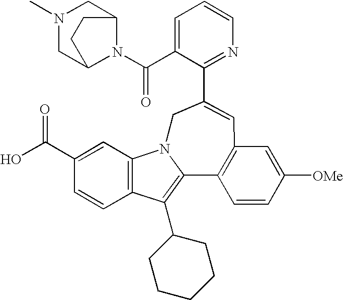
C1=C(C(N2C3CN(C)CC2CC3)=O)C(C2=CC3=C(C4=C(C5CCCCC5)C5=C(C=C(C(O)=O)C=C5)N4C2)C=CC([OMe])=C3)=NC=C1
